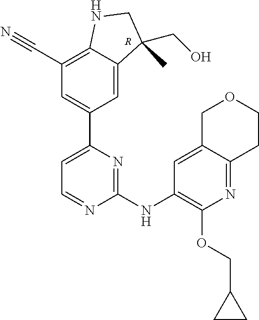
C1=NC(NC2=C(OCC3CC3)N=C3C(=C2)COCC3)=NC(C2=CC(C#N)=C3C(=C2)C(CO)(C)CN3)=C1.[R]
